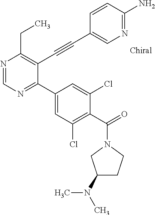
N1=CN=C(C2=CC(Cl)=C(C(=O)N3CCC(N(C)C)C3)C(Cl)=C2)C(C#CC2=CN=C(N)C=C2)=C1CC
